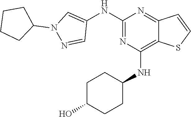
C1(NC2=CN(C3CCCC3)N=C2)=NC(NC2CCC(O)CC2)=C2C(=N1)C=CS2
